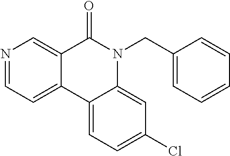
N1=CC=C2C(=C1)C(=O)N(CC1=CC=CC=C1)C1=CC(Cl)=CC=C21
